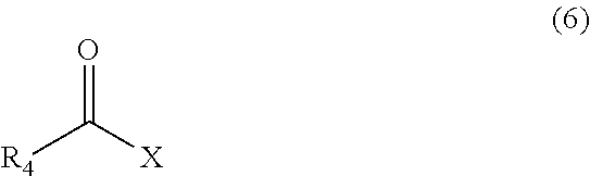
[R4]C(=O)[X]
